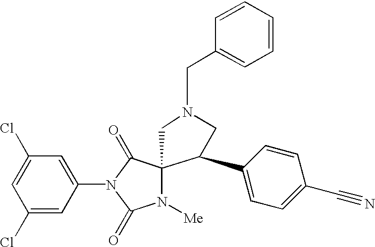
C1=C(Cl)C=C(N2C(=O)C3(N([Me])C2=O)CN(CC2=CC=CC=C2)CC3C2=CC=C(C#N)C=C2)C=C1Cl
